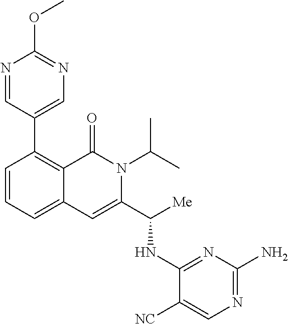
C1(C2=C3C(=CC=C2)C=C(C([Me])NC2=NC(N)=NC=C2[NC])N(C(C)C)C3=O)=CN=C(OC)N=C1
